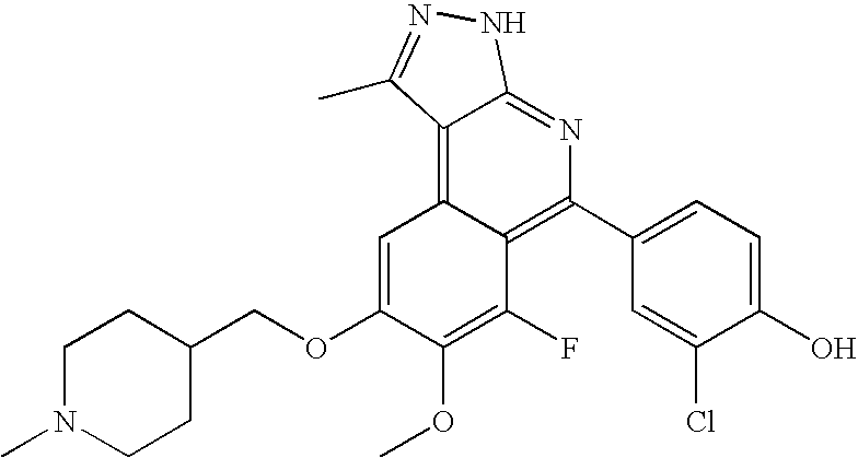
C1N(C)CCC(COC2=CC3=C4C(=NC(C5=CC=C(O)C(Cl)=C5)=C3C(F)=C2OC)NN=C4C)C1
